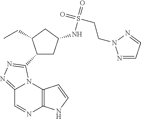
C12=C(N3C(=NN=C3C3CC(NS(=O)(=O)CCN4N=CC=N4)CC3CC)C=N1)C=CN2
